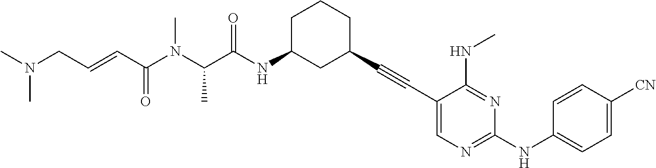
C1(C#CC2=CN=C(NC3=CC=C([CN])C=C3)N=C2NC)CCCC(NC(C(N(C(C=CCN(C)C)=O)C)C)=O)C1
